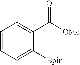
C1=CC=C([Bpin])C(C([OMe])=O)=C1
